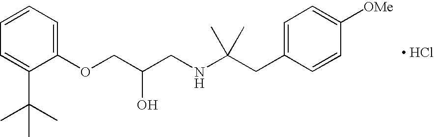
[ HCl].O(CC(CNC(CC1=CC=C([OMe])C=C1)(C)C)O)C1=CC=CC=C1C(C)(C)C
